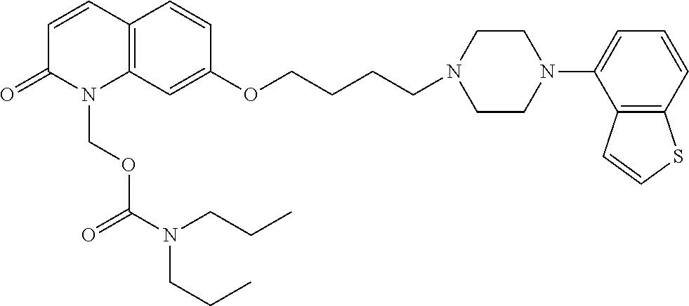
C1=CC2=C(N(COC(N(CCC)CCC)=O)C1=O)C=C(OCCCCN1CCN(C3=CC=CC4=C3C=CS4)CC1)C=C2
